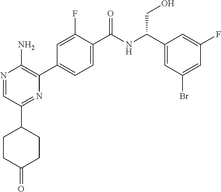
N1=CC(C2CCC(=O)CC2)=NC(C2=CC=C(C(NC(C3=CC(Br)=CC(F)=C3)CO)=O)C(F)=C2)=C1N
